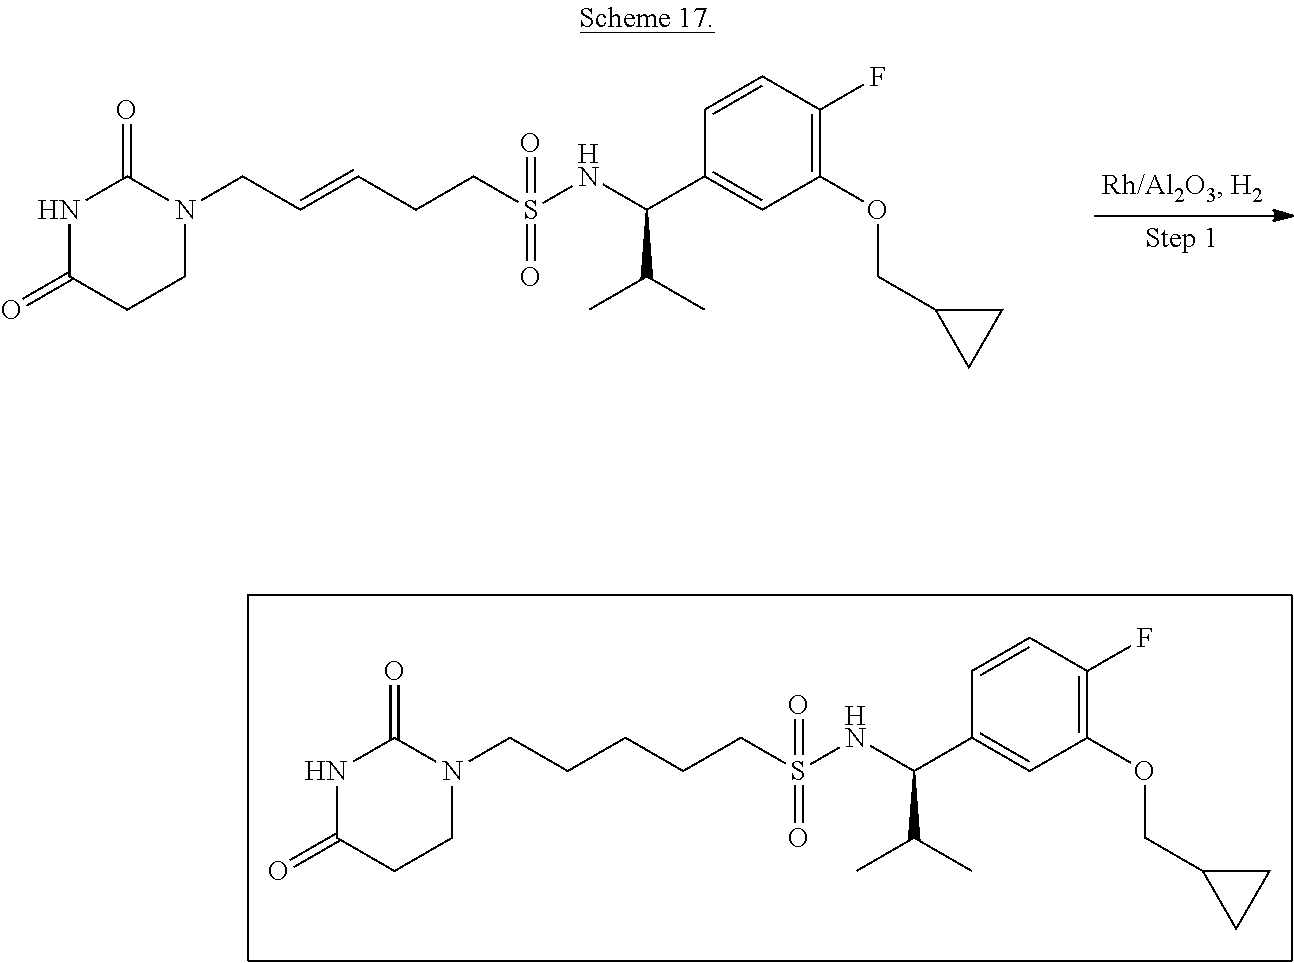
N1C(=O)CCN(CC=CCCS(NC(C2=CC(OCC3CC3)=C(F)C=C2)C(C)C)(=O)=O)C1=O.N1C(=O)CCN(CCCCCS(NC(C2=CC(OCC3CC3)=C(F)C=C2)C(C)C)(=O)=O)C1=O
